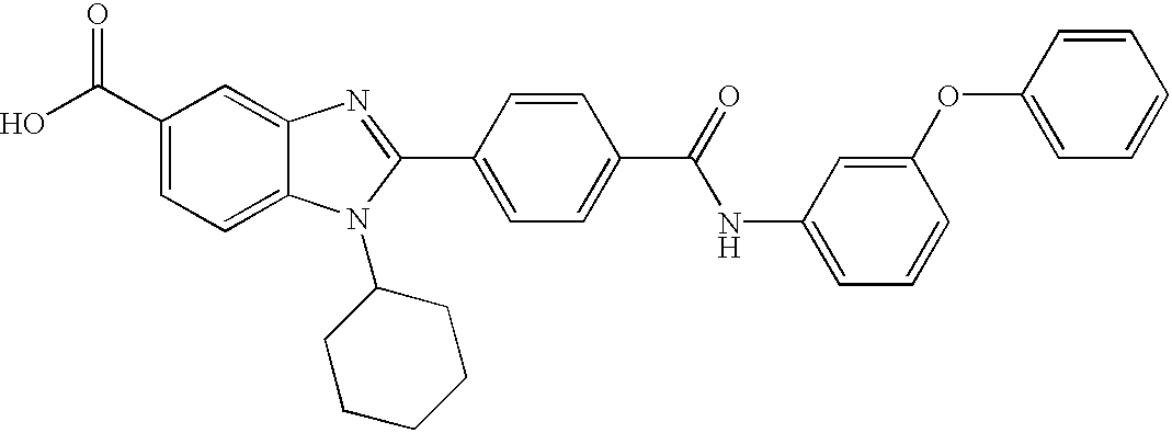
C1(C(O)=O)=CC=C2C(=C1)N=C(C1=CC=C(C(=O)NC3=CC=CC(OC4=CC=CC=C4)=C3)C=C1)N2C1CCCCC1
